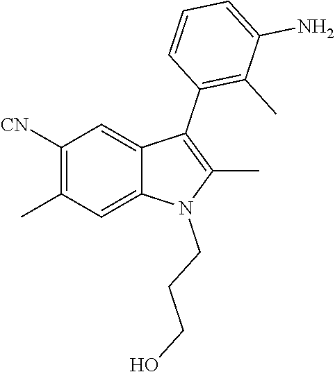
C1([CN])=C(C)C=C2C(=C1)C(C1=C(C)C(N)=CC=C1)=C(C)N2CCCO
